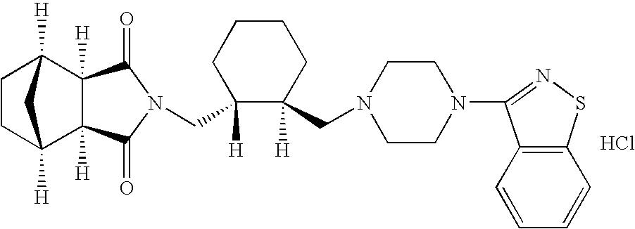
Cl.C1C2([H])C3([H])C([H])(C([H])(C1)C2)C(=O)N(CC1([H])CCCCC1([H])CN1CCN(C2=NSC4=C2C=CC=C4)CC1)C3=O
